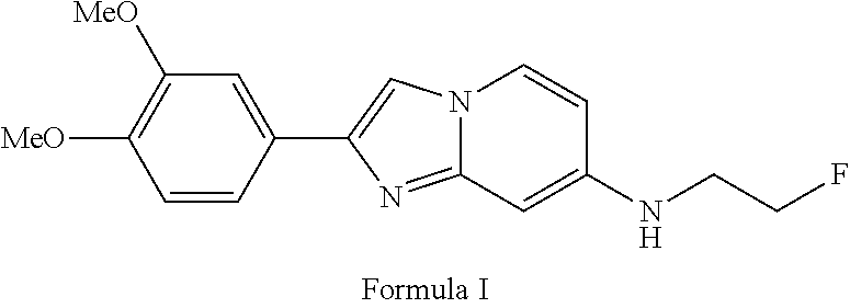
N12C(=NC(C3=CC([MeO])=C([MeO])C=C3)=C1)C=C(NCCF)C=C2
